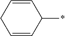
C1=CC(*)C=CC1
